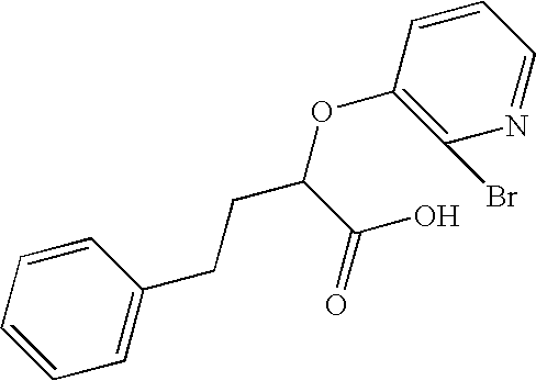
C1=CC=C(CCC(OC2=C(Br)N=CC=C2)C(O)=O)C=C1
